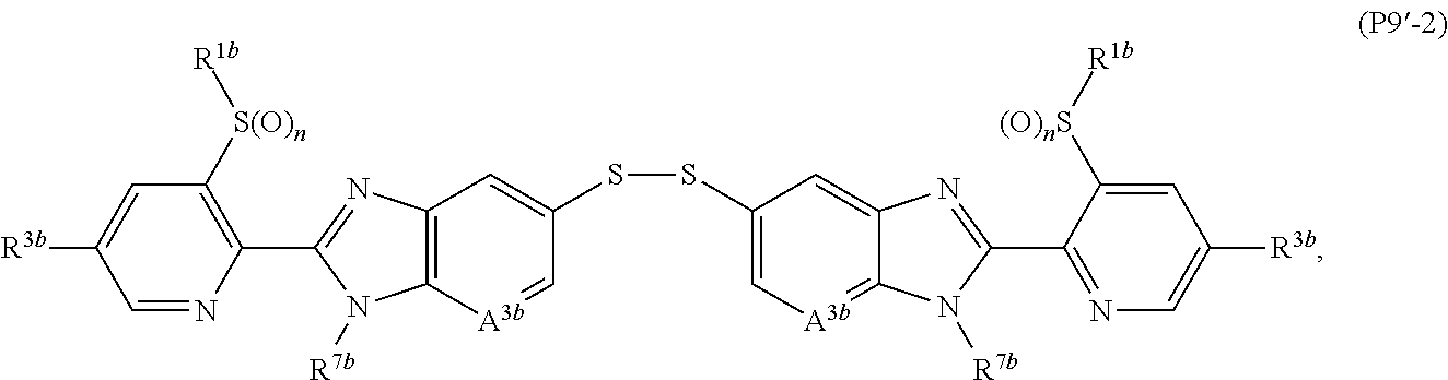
C1(SSC2=CC3=C([A3b]=C2)N([R7b])C(C2=C([S(O)n][R1b])C=C([R3b])C=N2)=N3)=C[A3b]=C2C(=C1)N=C(C1=NC=C([R3b])C=C1[(O)nS][R1b])N2[R7b]
